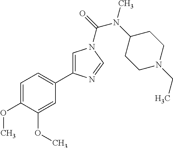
C1=C(OC)C(OC)=CC(C2=CN(C(=O)N(C3CCN(CC)CC3)C)C=N2)=C1
